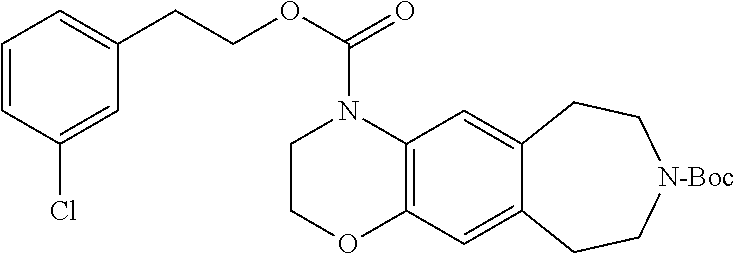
C1COC2=C(N1C(OCCC1=CC=CC(Cl)=C1)=O)C=C1C(=C2)CC[N-Boc]CC1
